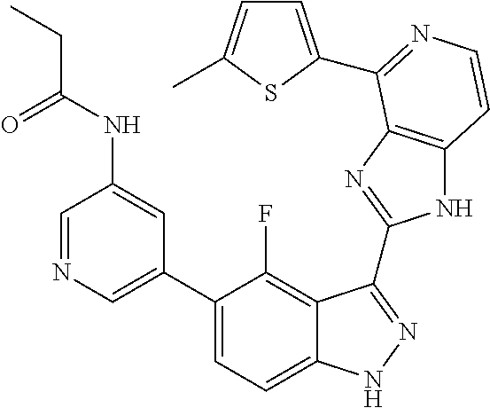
C1=C(C2=CC=C3C(=C2F)C(C2=NC4=C(N2)C=CN=C4C2=CC=C(C)S2)=NN3)C=C(NC(CC)=O)C=N1
